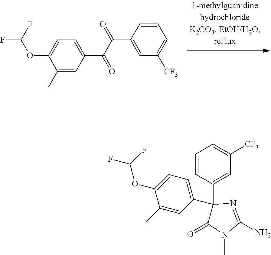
C1=CC(C(C(=O)C2=CC=C(OC(F)F)C(C)=C2)=O)=CC([CF3])=C1.C1=CC(C2(C3=CC=C(OC(F)F)C(C)=C3)C(=O)N(C)C(N)=N2)=CC([CF3])=C1
